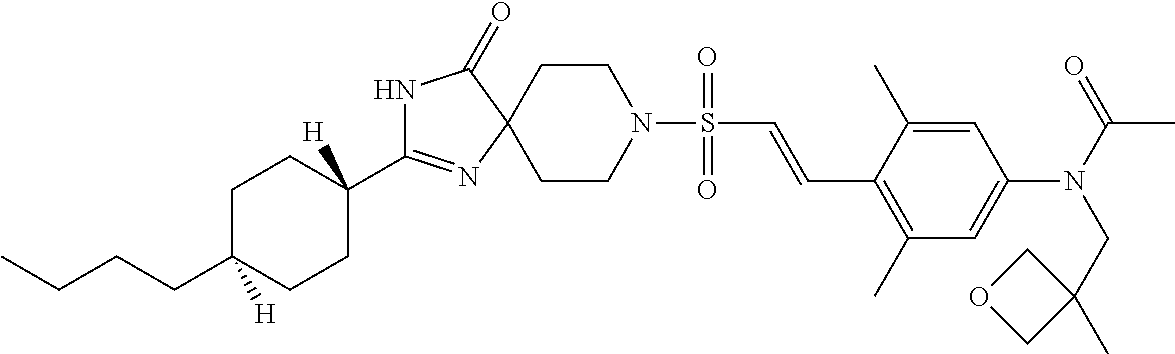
N1C(C2([H])CCC(CCCC)([H])CC2)=NC2(C1=O)CCN(S(=O)(=O)C=CC1=C(C)C=C(N(C(=O)C)CC3(C)COC3)C=C1C)CC2
